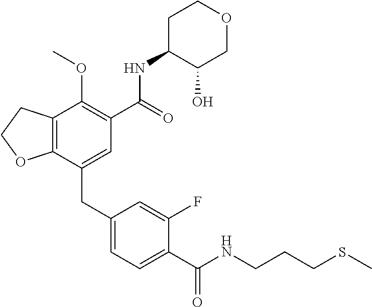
C12=C(CCO1)C(OC)=C(C(NC1C(O)COCC1)=O)C=C2CC1=CC=C(C(NCCCSC)=O)C(F)=C1
